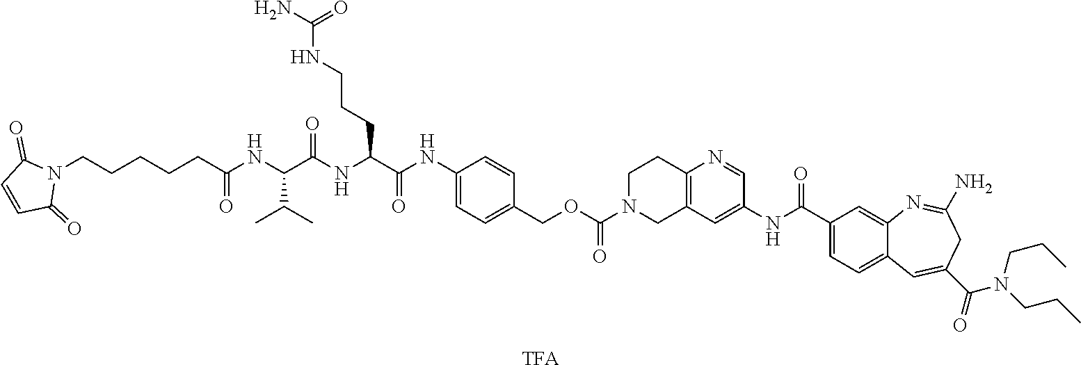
N1=CC(NC(C2=CC=C3C(=C2)N=C(N)CC(C(=O)N(CCC)CCC)=C3)=O)=CC2=C1CCN(C(OCC1=CC=C(NC(C(NC(C(NC(CCCCCN3C(=O)C=CC3=O)=O)C(C)C)=O)CCCNC(=O)N)=O)C=C1)=O)C2.[TFA]
